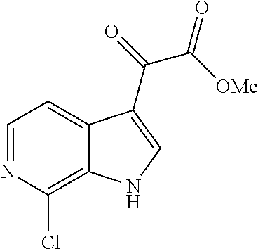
C1=NC(Cl)=C2C(=C1)C(C(=O)C([OMe])=O)=CN2
